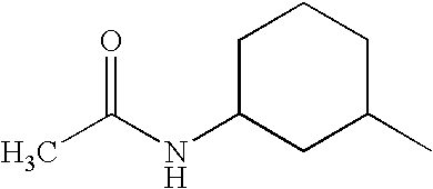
C1C(NC(C)=O)CC(C)CC1
